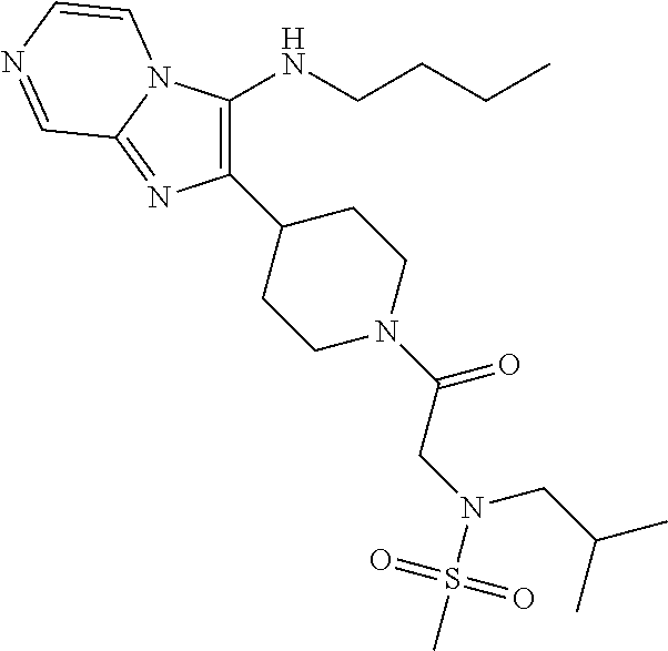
C1(C2CCN(C(=O)CN(S(=O)(=O)C)CC(C)C)CC2)=C(NCCCC)N2C(=N1)C=NC=C2
